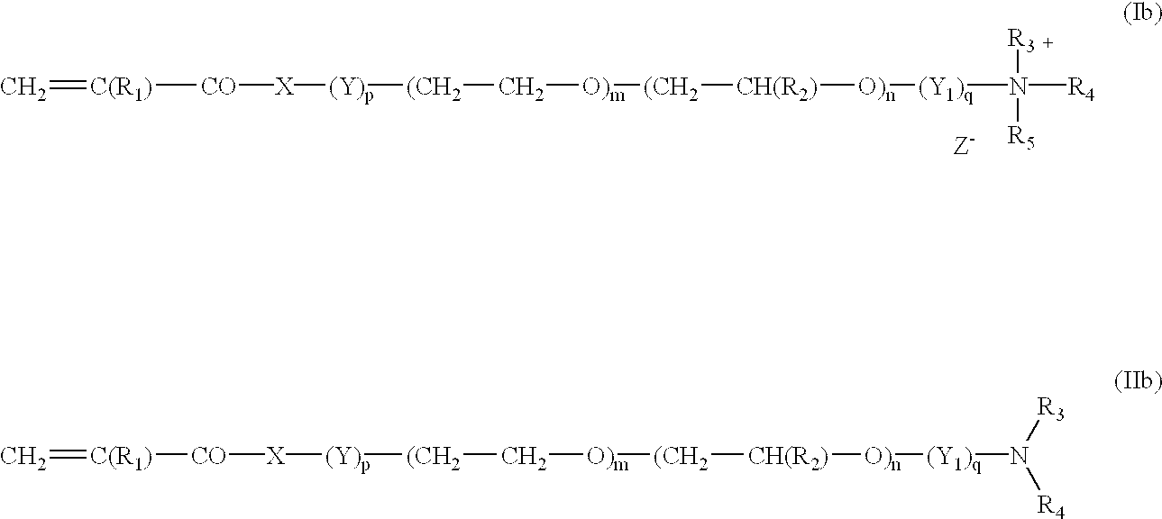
C=[C(R1)][CO][X][(Y)p][(CH2]C[O)m][(CH2][CH(R2)][O)n][(Y1)q]N([R3])([R5])[R4].C=[C(R1)][CO][X][(Y)p][(CH2]C[O)m][(CH2][CH(R2)][O)n][(Y1)q]N([R3])[R4]
